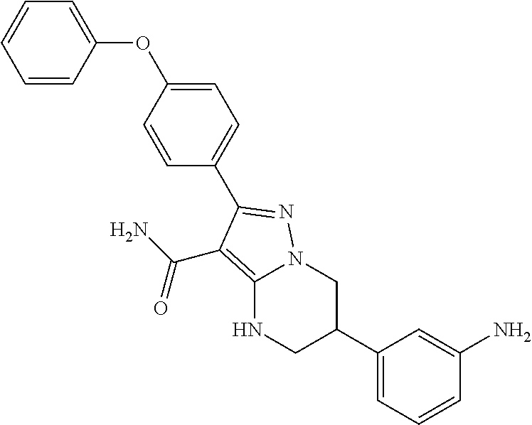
C12=C(C(N)=O)C(C3=CC=C(OC4=CC=CC=C4)C=C3)=NN1CC(C1=CC=CC(N)=C1)CN2
